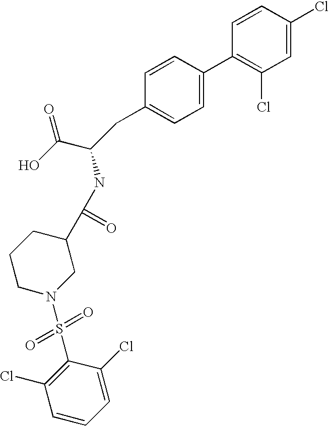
C1=CC(Cl)=CC(Cl)=C1C1=CC=C(CC(C(O)=O)NC(C2CCCN(S(=O)(=O)C3=C(Cl)C=CC=C3Cl)C2)=O)C=C1
